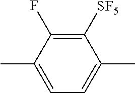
C1=C(C)C(F)=C([SF5])C(C)=C1
